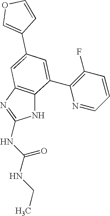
C1(C2=COC=C2)=CC2=C(C(C3=C(F)C=CC=N3)=C1)NC(NC(NCC)=O)=N2
